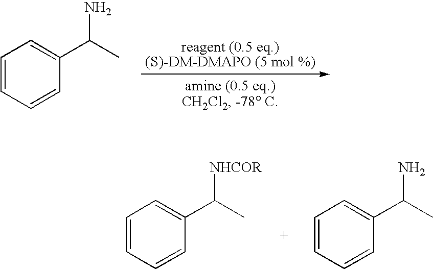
C1=CC=CC(C(C)N)=C1.C1=CC=CC(C(C)[NHCOR])=C1.C1=CC=CC(C(C)N)=C1
